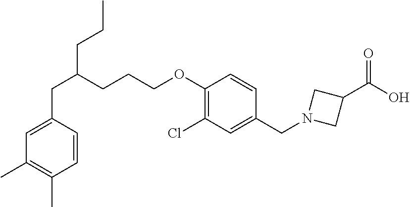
C(C1=CC(C)=C(C)C=C1)C(CCCOC1=C(Cl)C=C(CN2CC(C(O)=O)C2)C=C1)CCC
